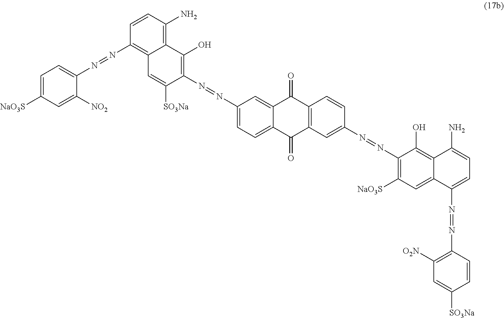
C1=CC(N)=C2C(=C1N=NC1=CC=C([NaO3S])C=C1[NO2])C=C([SO3Na])C(N=NC1=CC=C3C(=C1)C(=O)C1=C(C3=O)C=C(N=NC3=C([NaO3S])C=C4C(=C3O)C(N)=CC=C4N=NC3=C([O2N])C=C([SO3Na])C=C3)C=C1)=C2O
